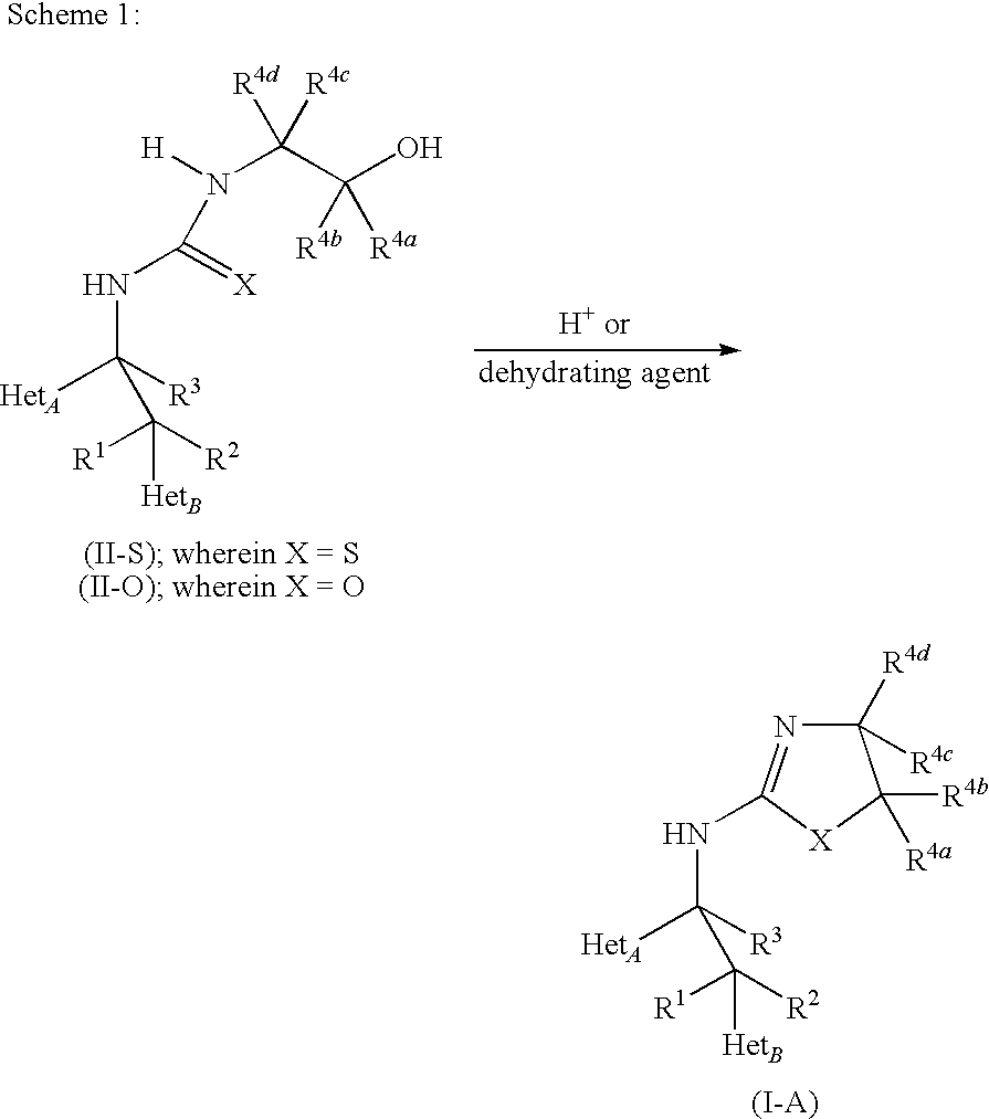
[R1]C([R2])([HetB])C([HetA])([R3])NC1=NC([R4d])([R4c])C([R4b])([R4a])[X]1.[R1]C([R2])([HetB])C([HetA])([R3])NC(=[X])N([H])C(C(O)([R4b])[R4a])([R4d])[R4c]
